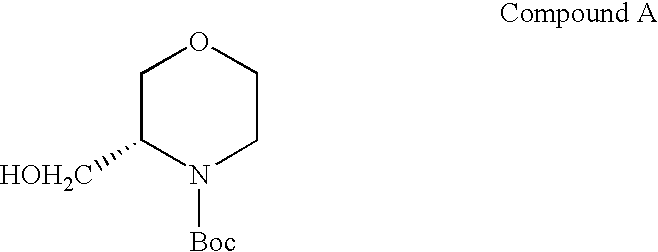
C1C([HOH2C])N([Boc])CCO1
